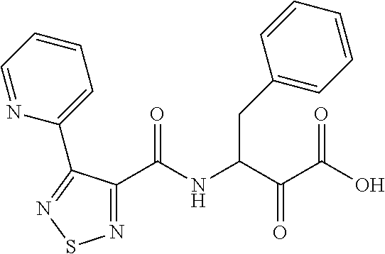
C1(C(NC(C(C(O)=O)=O)CC2=CC=CC=C2)=O)=NSN=C1C1=CC=CC=N1
